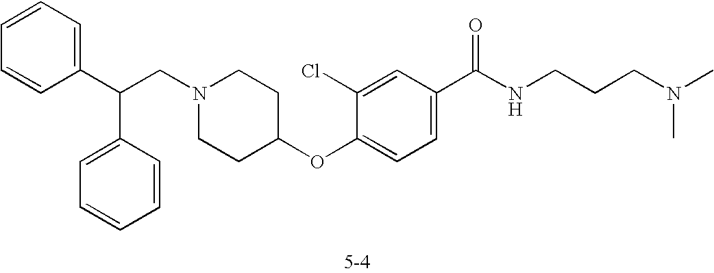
C1=CC=C(C(CN2CCC(OC3=CC=C(C(NCCCN(C)C)=O)C=C3Cl)CC2)C2=CC=CC=C2)C=C1
